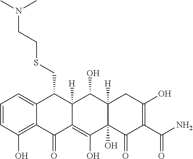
C1=CC(O)=C2C(=C1)C(CSCCN(C)C)C1([H])C(=C(O)C3(O)C([H])(C1O)CC(O)=C(C(N)=O)C3=O)C2=O
